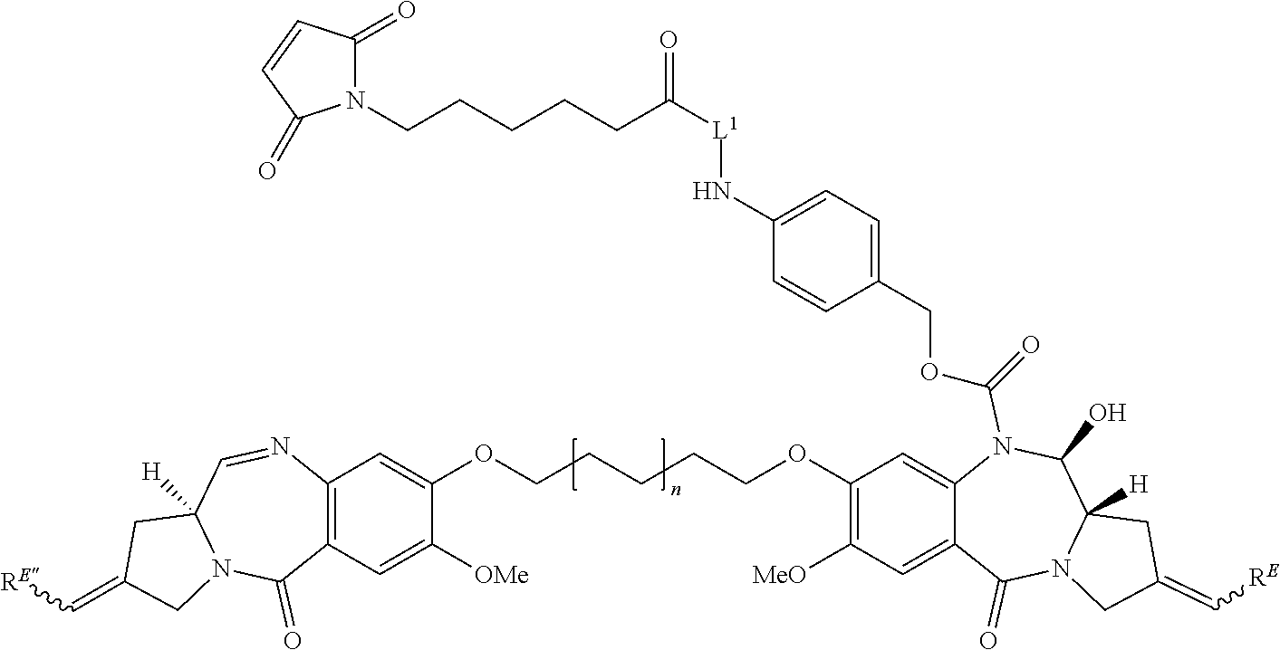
C12=C(C=C(OCCCCCOC3=C([MeO])C=C4C(=C3)N(C(OCC3=CC=C(N[L1]C(CCCCCN5C(=O)C=CC5=O)=O)C=C3)=O)C(O)C3([H])N(C4=O)CC(=C[RE])C3)C([OMe])=C1)N=CC1([H])N(C2=O)CC(=C[RE])C1
